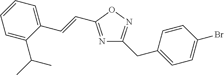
C1(CC2=CC=C(Br)C=C2)=NOC(C=CC2=CC=CC=C2C(C)C)=N1
